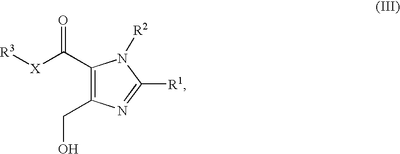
C1(C([X][R3])=O)=C(CO)N=C([R1])N1[R2]
